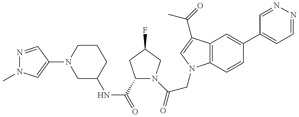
N1=CC(N2CC(NC(=O)C3N(C(=O)CN4C5=C(C(C(=O)C)=C4)C=C(C4=CC=NN=C4)C=C5)CC(F)C3)CCC2)=CN1C
